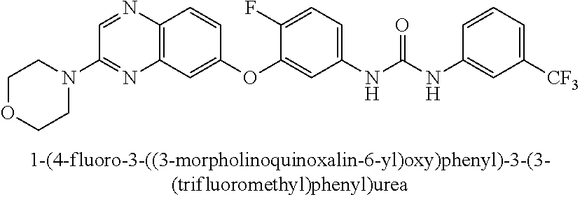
C12=C(C=C(OC3=CC(NC(NC4=CC([CF3])=CC=C4)=O)=CC=C3F)C=C1)N=C(N1CCOCC1)C=N2
